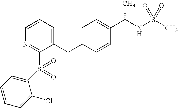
C(C1=CC=C(C(NS(C)(=O)=O)C)C=C1)C1=CC=CN=C1S(=O)(C1=CC=CC=C1Cl)=O
